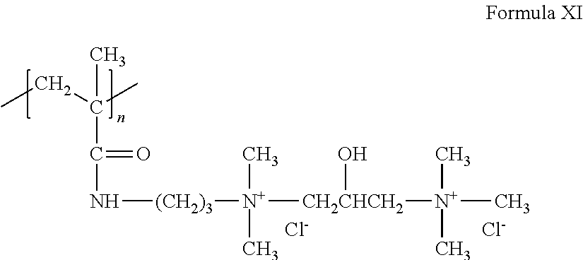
CCC(C)(C)C(=O)N[(CH2)3][N+](C)([CH2CHCH2]([N+](C)(C)C)O)C.[Cl-].[Cl-]
